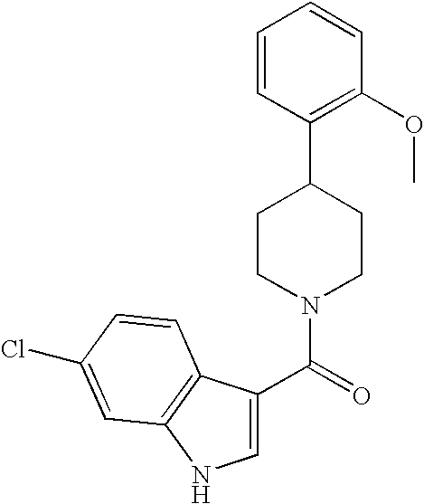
C1=CC(C2CCN(C(=O)C3=CNC4=C3C=CC(Cl)=C4)CC2)=C(OC)C=C1
